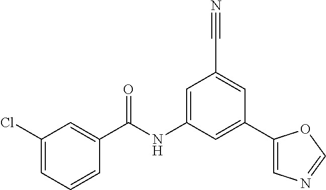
C1(Cl)=CC=CC(C(NC2=CC(C#N)=CC(C3=CN=CO3)=C2)=O)=C1
